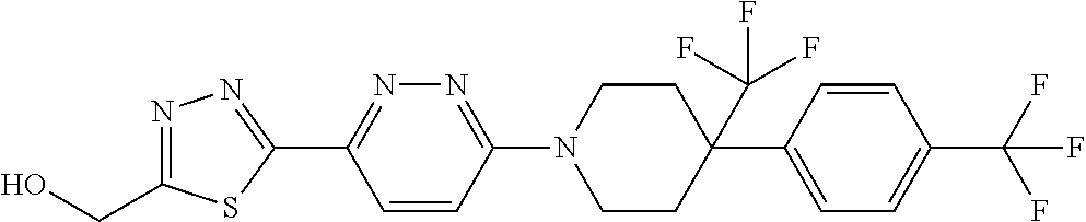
OCC1=NN=C(C2=NN=C(N3CCC(C(F)(F)F)(C4=CC=C(C(F)(F)F)C=C4)CC3)C=C2)S1
